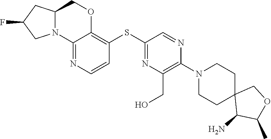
C12N(C3=NC=CC(SC4=NC(CO)=C(N5CCC6(CC5)C(N)C(C)OC6)N=C4)=C3OC1)CC(F)C2
